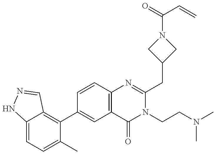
C12=CC=C(C)C(C3=CC4=C(C=C3)N=C(CC3CN(C(=O)C=C)C3)N(CCN(C)C)C4=O)=C1C=NN2
